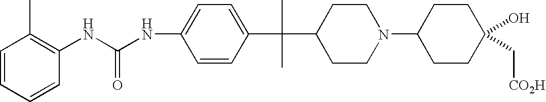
C1(NC(NC2=C(C)C=CC=C2)=O)=CC=C(C(C2CCN(C3CCC(O)(C[CO2H])CC3)CC2)(C)C)C=C1
